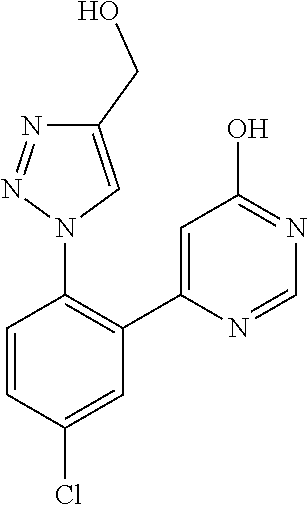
C1=NC(C2=C(N3C=C(CO)N=N3)C=CC(Cl)=C2)=CC(O)=N1
